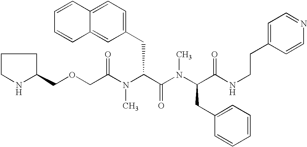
C1(COCC(N(C(C(=O)N(C)C(CC2=CC=CC=C2)C(=O)NCCC2=CC=NC=C2)CC2=CC=C3C(=C2)C=CC=C3)C)=O)CCCN1
